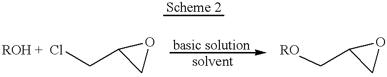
ClCC1CO1.[RO]CC1CO1
